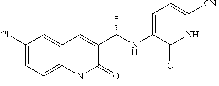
N1C([CN])=CC=C(NC(C2=CC3=CC(Cl)=CC=C3NC2=O)C)C1=O
